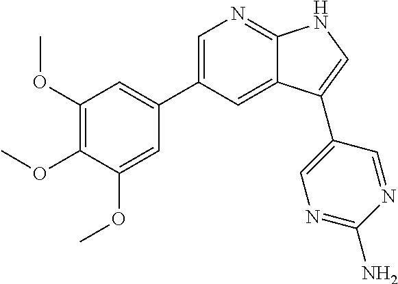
C1=C(C2=CC(OC)=C(OC)C(OC)=C2)C=C2C(=N1)NC=C2C1=CN=C(N)N=C1
